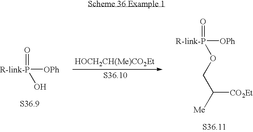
[R-link-P](O)(=O)[OPh].[HOCH2CH(Me)CO2Et].[R-link-P](OCC([Me])[CO2Et])(=O)[OPh]
